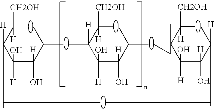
C(C(C(C)C)([H])O)(C(C([H])([CH2OH])C)([H])C)(O)[H].CC(C(C(C(C)C)([H])O)(O)[H])(C([H])(C)[CH2OH])[H].CCC(C(C(C(C)([H])C)([H])O)(O)[H])(C([H])(C)[CH2OH])C
